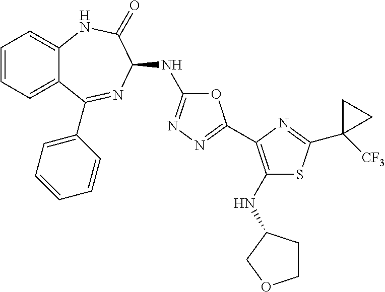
C1=CC=C2C(=C1)NC(=O)C(NC1=NN=C(C3=C(NC4CCOC4)SC(C4([CF3])CC4)=N3)O1)N=C2C1=CC=CC=C1
